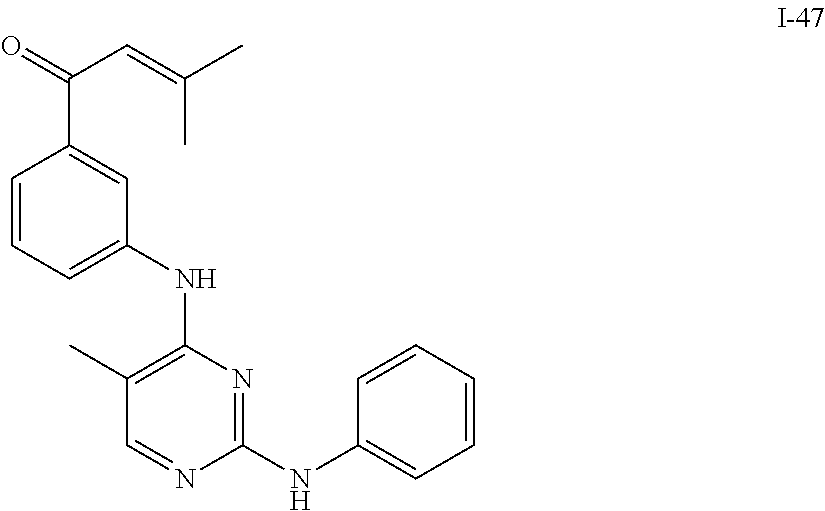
C1(C(C=C(C)C)=O)=CC(NC2=C(C)C=NC(NC3=CC=CC=C3)=N2)=CC=C1
